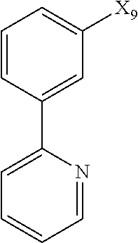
C1=CC(C2=CC=CC=N2)=CC([X9])=C1
